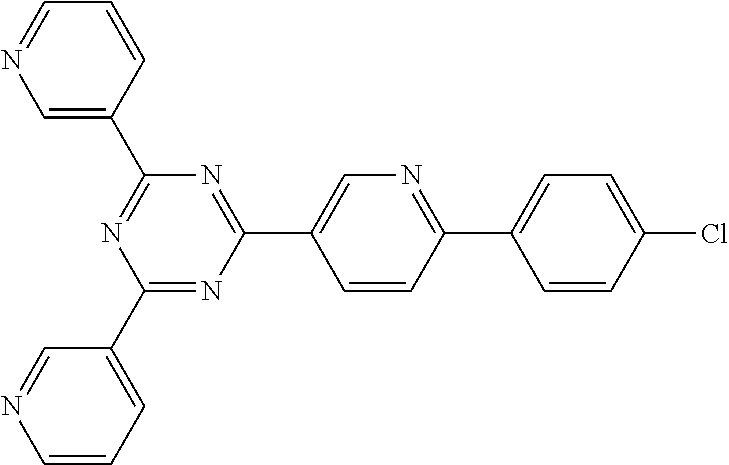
C1=CC(Cl)=CC=C1C1=NC=C(C2=NC(C3=CN=CC=C3)=NC(C3=CC=CN=C3)=N2)C=C1
